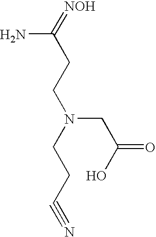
NC(=[NOH])CCN(CCC#N)CC(O)=O
